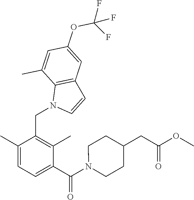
C1(C)=CC=C(C(N2CCC(CC(OC)=O)CC2)=O)C(C)=C1CN1C=CC2=C1C(C)=CC(OC(F)(F)F)=C2
